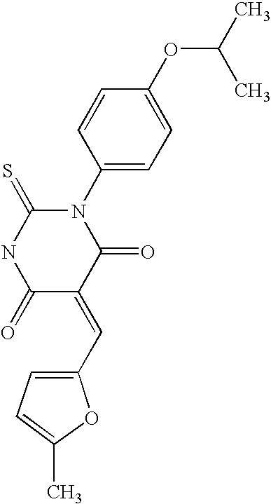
N1(C2=CC=C(OC(C)C)C=C2)C(=S)NC(=O)C(=CC2=CC=C(C)O2)C1=O
